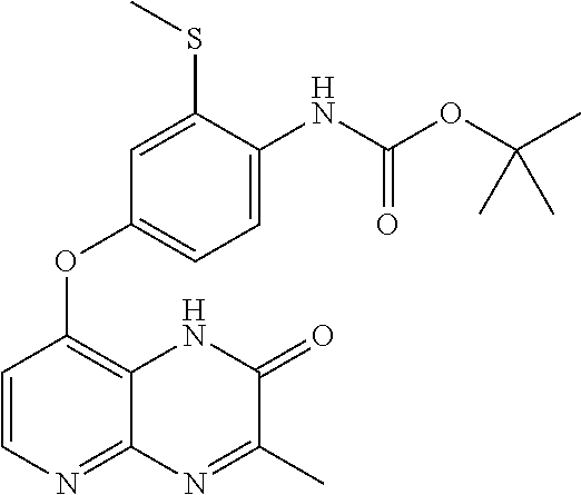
C1=C(NC(OC(C)(C)C)=O)C(SC)=CC(OC2=C3C(=NC=C2)N=C(C)C(=O)N3)=C1
